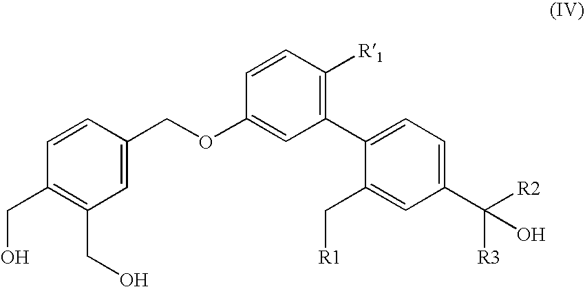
C1=CC(COC2=CC(C3=CC=C(C([R3])(O)[R2])C=C3C[R1])=C([R1])C=C2)=CC(CO)=C1CO
